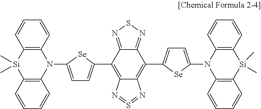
C12=C(C=CC=C1)N(C1=CC=C(C3=C4C(=C(C5=CC=C(N6C7=C(C=CC=C7)[Si](C)(C)C7=C6C=CC=C7)[Se]5)C5=NSN=C35)N=S=N4)[Se]1)C1=C([Si]2(C)C)C=CC=C1
